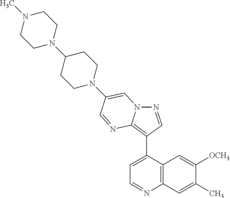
N1=CC(C2=CC=NC3=C2C=C([OCH3])C(C)=C3)=C2N1C=C(N1CCC(N3CCN(C)CC3)CC1)C=N2
